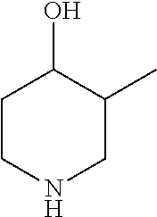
N1CC(C)C(O)CC1
